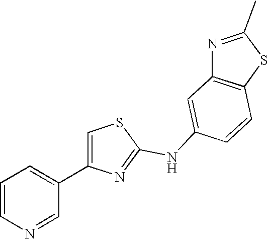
C1(NC2=CC3=C(C=C2)SC(C)=N3)=NC(C2=CC=CN=C2)=CS1
